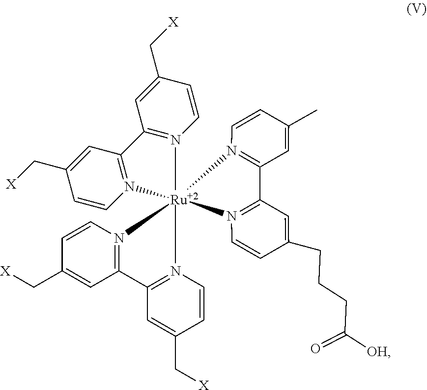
N12=C(C=C(C[X])C=C1)C1=N([Ru]234(N2=C(C=C(C[X])C=C2)C2=N3C=CC(C[X])=C2)N2=C(C=C(CCCC([OH])=O)C=C2)C2=N4C=CC(C)=C2)C=CC(C[X])=C1
